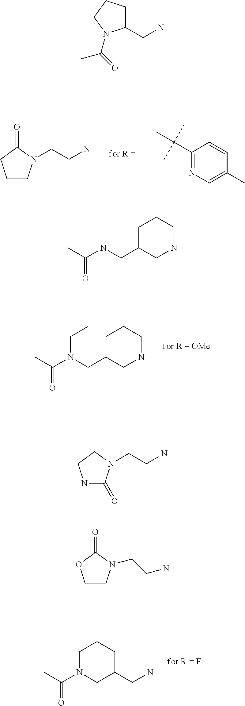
C1CN(CCN)C(=O)C1.C1(C(C)(C)C)=NC=C(C)C=C1.CC(=O)N(CC1CNCCC1)CC.C1N(C(=O)C)CC(CN)CC1.C1(CN)CCCN1C(=O)C.CC(=O)NCC1CNCCC1.N1C(=O)N(CCN)CC1.C1CN(CCN)C(=O)O1
